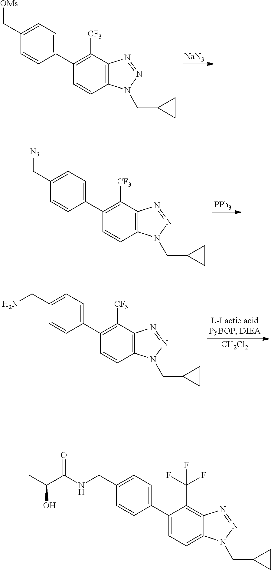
[NaN3].C1(C2=CC=C(C[OMs])C=C2)=C([CF3])C2=C(C=C1)N(CC1CC1)N=N2.[PPh3].C1(C2=CC=C(C[N3])C=C2)=C([CF3])C2=C(C=C1)N(CC1CC1)N=N2.[CH2Cl2].C1(C2=CC=C(CN)C=C2)=C([CF3])C2=C(C=C1)N(CC1CC1)N=N2.C1(C2=CC=C(CNC(C(C)O)=O)C=C2)=CC=C2C(=C1C(F)(F)F)N=NN2CC1CC1
